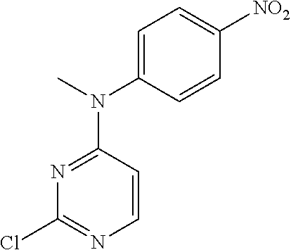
C1=C(N(C)C2=NC(Cl)=NC=C2)C=CC([NO2])=C1
